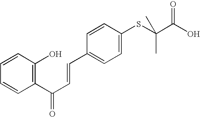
C1=CC(O)=C(C(C=CC2=CC=C(SC(C(O)=O)(C)C)C=C2)=O)C=C1
